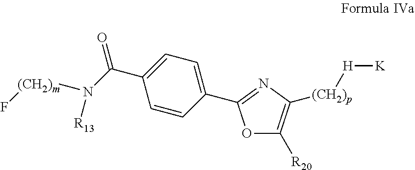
C1=CC(C2=NC([(CH2)p][H][K])=C([R20])O2)=CC=C1C(N([(CH2)m]F)[R13])=O
